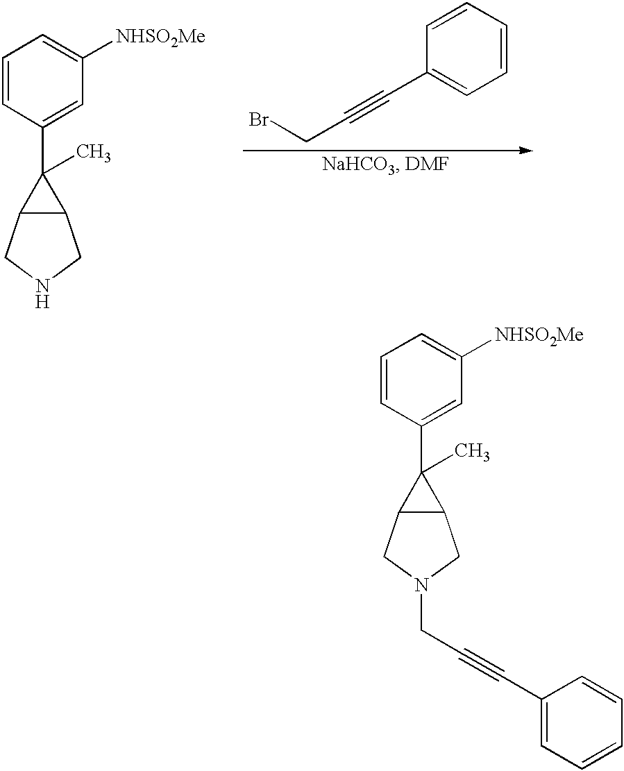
C1=CC(C2(C)C3C2CN(CC#CC2=CC=CC=C2)C3)=CC([NHSO2Me])=C1.[H].C1=CC(C2(C)C3C2CNC3)=CC([NHSO2Me])=C1.C(CBr)#CC1=CC=CC=C1
